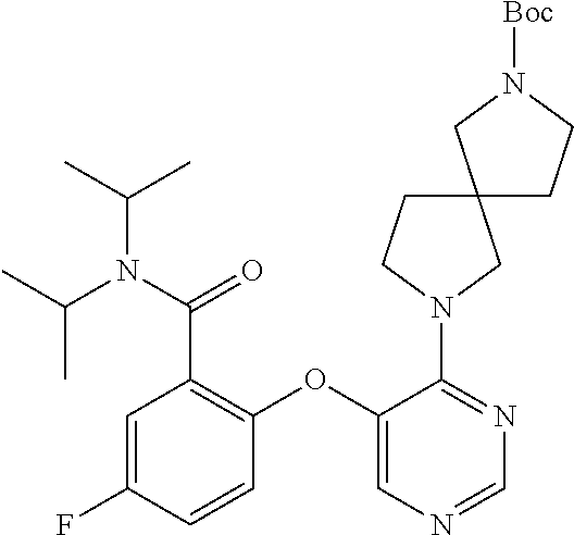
C1(OC2=CN=CN=C2N2CC3(CC2)CCN([Boc])C3)=C(C(N(C(C)C)C(C)C)=O)C=C(F)C=C1
